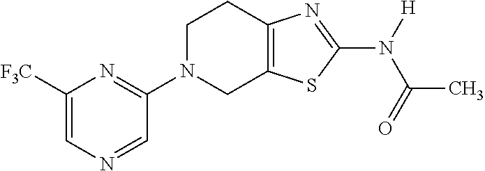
C1([F3C])=CN=CC(N2CC3=C(CC2)N=C(N([H])C(=O)C)S3)=N1
